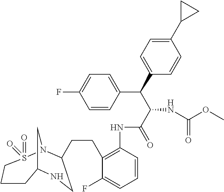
C12CN(S(=O)(=O)CCC1)C(CCC1=C(NC(C(C(C3=CC=C(C4CC4)C=C3)C3=CC=C(F)C=C3)NC(OC)=O)=O)C=CC=C1F)CN2
